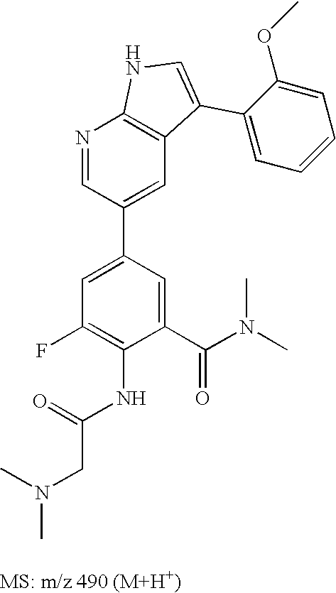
N1=CC(C2=CC(F)=C(NC(CN(C)C)=O)C(C(N(C)C)=O)=C2)=CC2=C1NC=C2C1=CC=CC=C1OC
